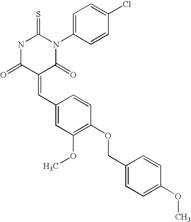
C1(=CC2=CC(OC)=C(OCC3=CC=C(OC)C=C3)C=C2)C(=O)N(C2=CC=C(Cl)C=C2)C(=S)NC1=O
